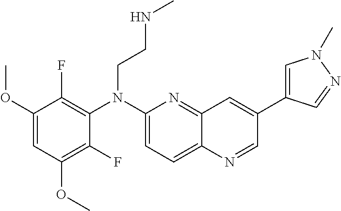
C1(OC)=CC(OC)=C(F)C(N(C2=CC=C3C(=N2)C=C(C2=CN(C)N=C2)C=N3)CCNC)=C1F
